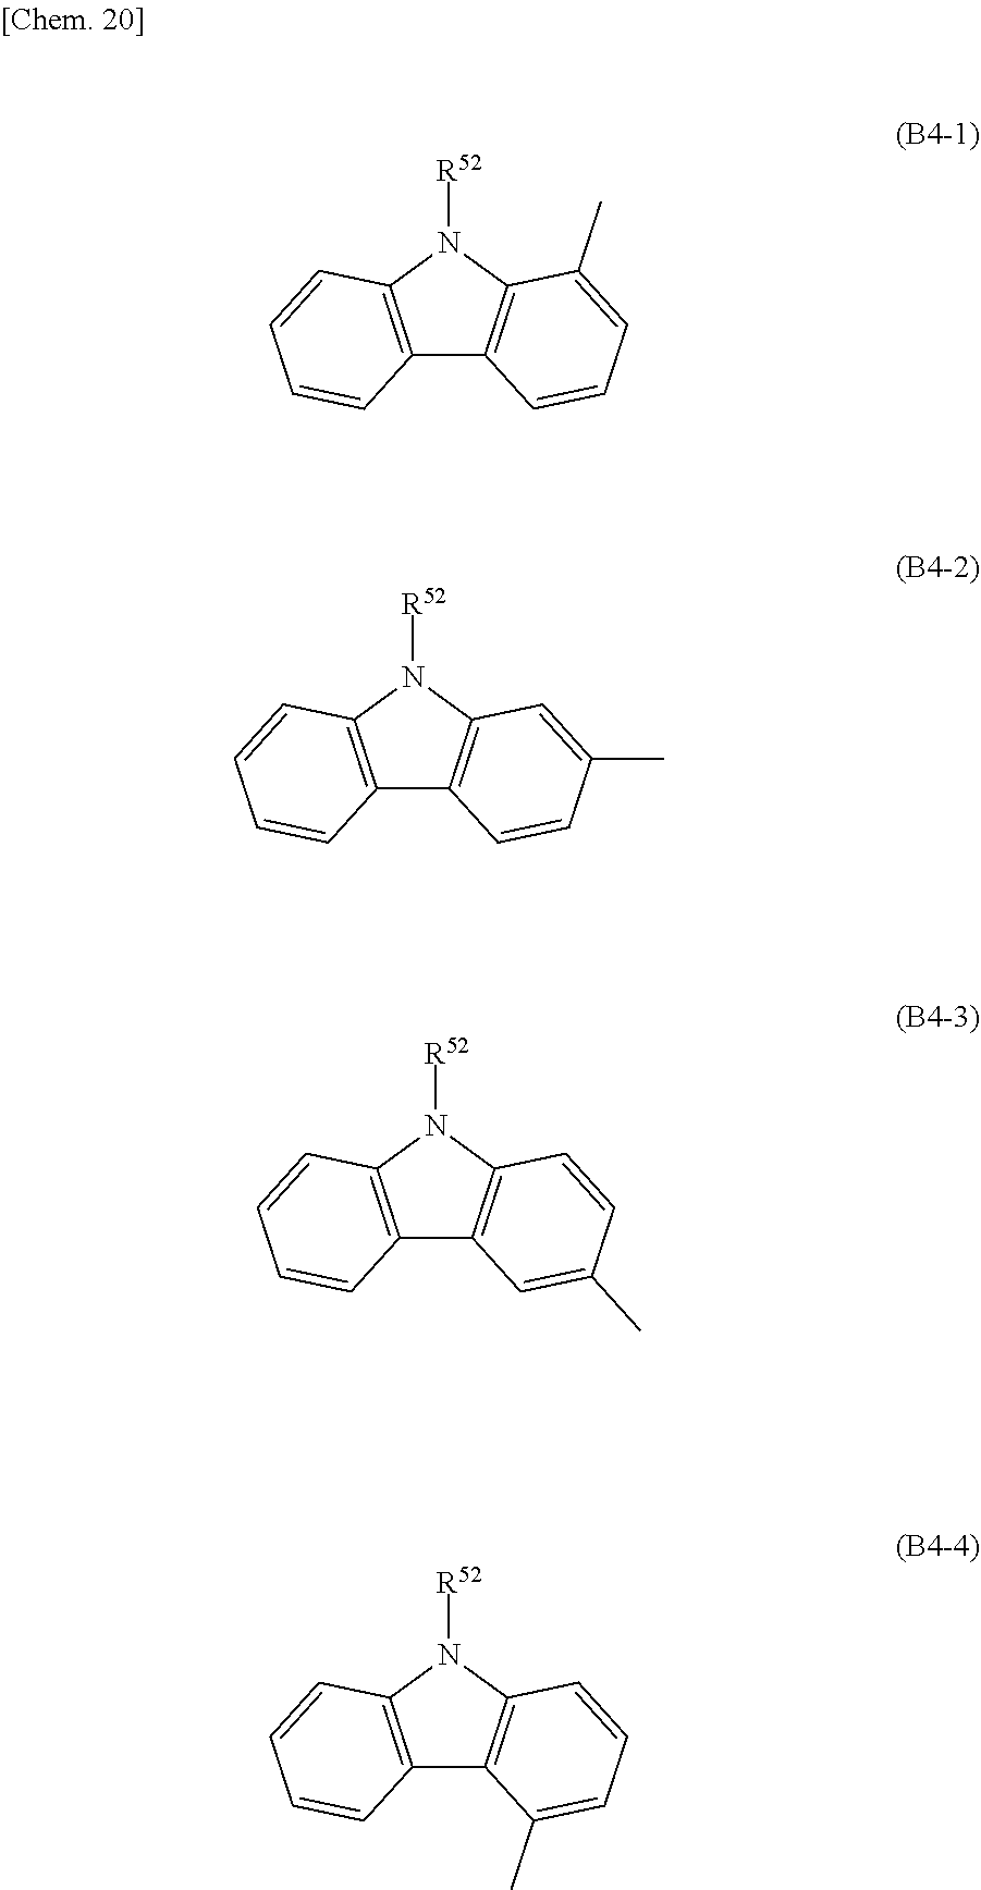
C12=C(N([R52])C3=C1C=CC=C3C)C=CC=C2.C12=C(N([R52])C3=C1C=CC(C)=C3)C=CC=C2.C12=C(N([R52])C3=C1C=C(C)C=C3)C=CC=C2.C12=C(N([R52])C3=C1C(C)=CC=C3)C=CC=C2
